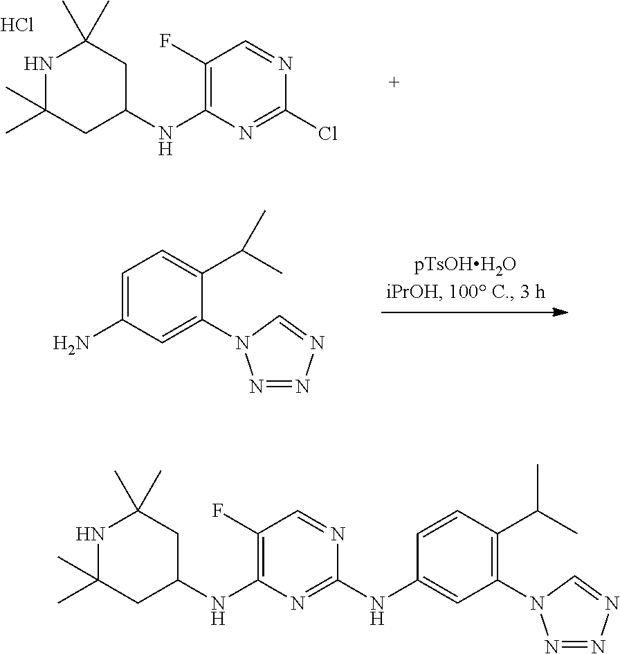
N1C(C)(C)CC(NC2=C(F)C=NC(Cl)=N2)CC1(C)C.Cl.C1=C(N)C=C(N2N=NN=C2)C(C(C)C)=C1.N1C(C)(C)CC(NC2=C(F)C=NC(NC3=CC(N4N=NN=C4)=C(C(C)C)C=C3)=N2)CC1(C)C
